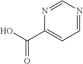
C1=NC=NC(C(O)=O)=C1
